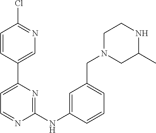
C1=CC(C2=CC=NC(NC3=CC(CN4CC(C)NCC4)=CC=C3)=N2)=CN=C1Cl
